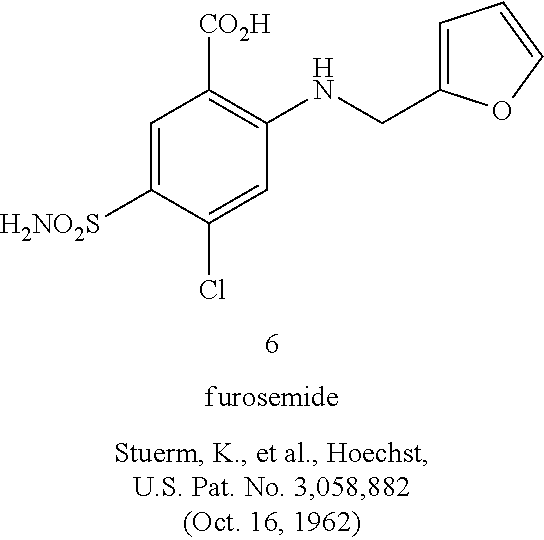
C1=C([H2NO2S])C(Cl)=CC(NCC2=CC=CO2)=C1[CO2H]
